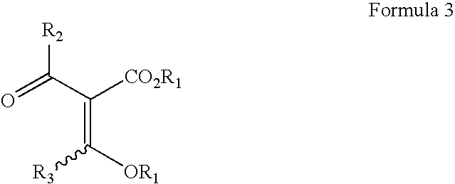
O=C(C([CO2R1])=C([OR1])[R3])[R2]
